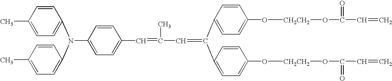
N(C1=CC=C(C=C(C=C(C2=CC=C(O[CH2CH2]OC(=O)C=C)C=C2)C2=CC=C(O[CH2CH2]OC(=O)C=C)C=C2)C)C=C1)(C1=CC=C(C)C=C1)C1=CC=C(C)C=C1
